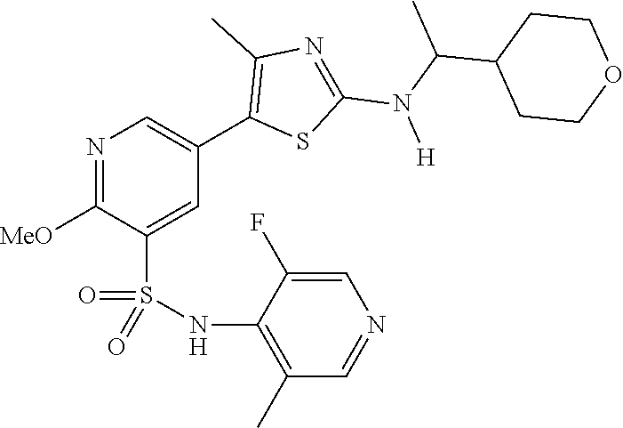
N1=C([MeO])C(S(NC2=C(C)C=NC=C2F)(=O)=O)=CC(C2=C(C)N=C(N(C(C)C3CCOCC3)[H])S2)=C1
